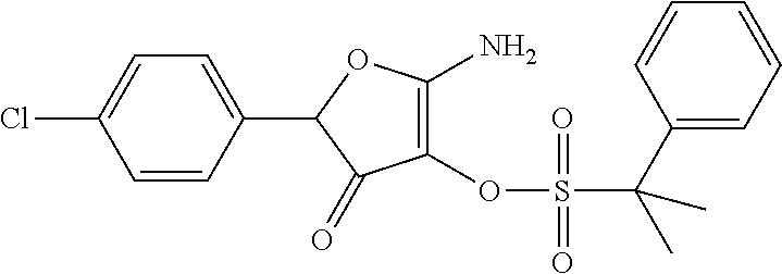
C1=CC(C2C(=O)C(OS(C(C3=CC=CC=C3)(C)C)(=O)=O)=C(N)O2)=CC=C1Cl
